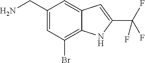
NCC1=CC(Br)=C2C(=C1)C=C(C(F)(F)F)N2
